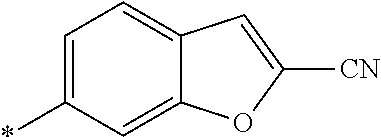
C1=C(*)C=C2C(=C1)C=C([CN])O2
